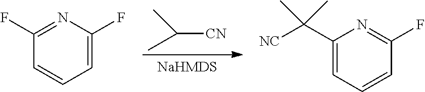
C([CN])(C)C.N1=C(F)C=CC=C1F.N1=C(F)C=CC=C1C([NC])(C)C
